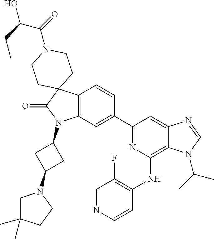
C12=C(C=C(C3=NC(NC4=C(F)C=NC=C4)=C4C(=C3)N=CN4C(C)C)C=C1)N(C1CC(N3CC(C)(C)CC3)C1)C(=O)C21CCN(C(=O)C(O)CC)CC1
